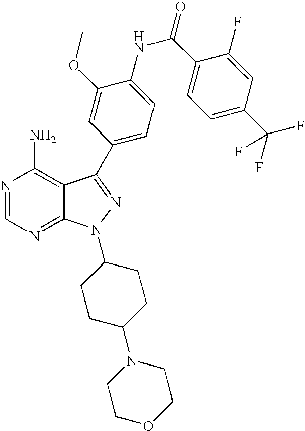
N1=CN=C2C(=C1N)C(C1=CC=C(NC(C3=CC=C(C(F)(F)F)C=C3F)=O)C(OC)=C1)=NN2C1CCC(N2CCOCC2)CC1
